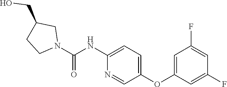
C1(NC(N2CC(CO)CC2)=O)=CC=C(OC2=CC(F)=CC(F)=C2)C=N1
